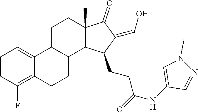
C1=CC(F)=C2C(=C1)C1C(CC2)C2C(C)(CC1)C(=O)C(=CO)C2CCC(NC1=CN(C)N=C1)=O
